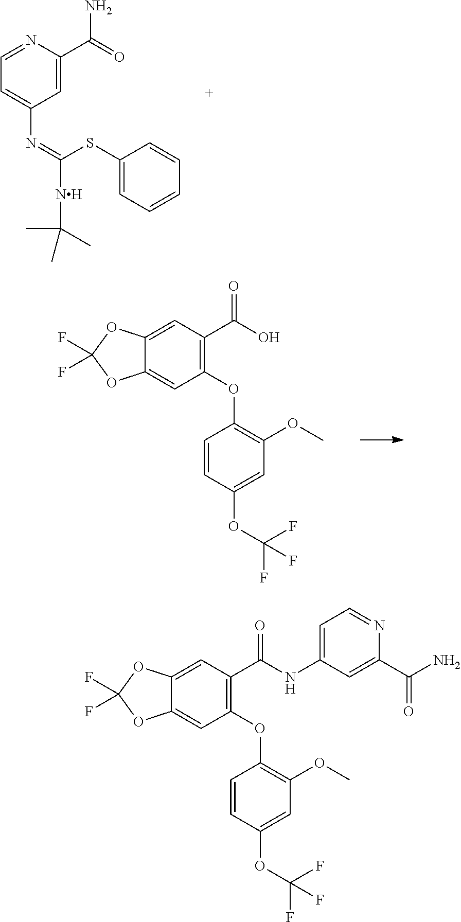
C1(C(O)=O)=C(OC2=C(OC)C=C(OC(F)(F)F)C=C2)C=C2C(=C1)OC(F)(F)O2.C1=NC(C(N)=O)=CC(N=C(SC2=CC=CC=C2)[NH]C(C)(C)C)=C1.C1(C(NC2=CC=NC(C(N)=O)=C2)=O)=C(OC2=C(OC)C=C(OC(F)(F)F)C=C2)C=C2C(=C1)OC(F)(F)O2
